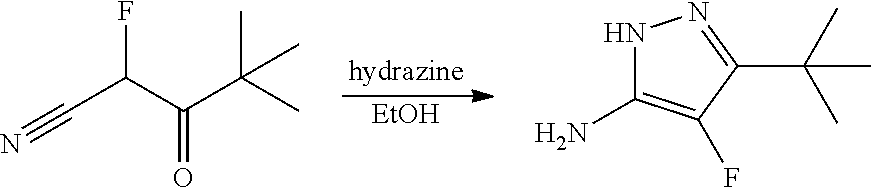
[EtOH].FC(C(C(C)(C)C)=O)C#N.N1C(N)=C(F)C(C(C)(C)C)=N1
